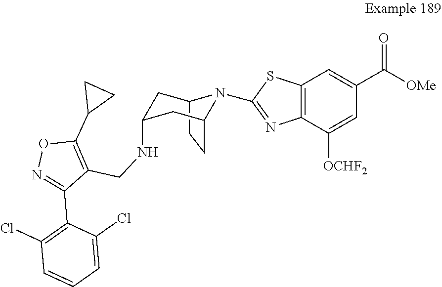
C12=C(C([OCHF2])=CC(C(=O)[OMe])=C1)N=C(N1C3CCC1CC(NCC1=C(C4CC4)ON=C1C1=C(Cl)C=CC=C1Cl)C3)S2
